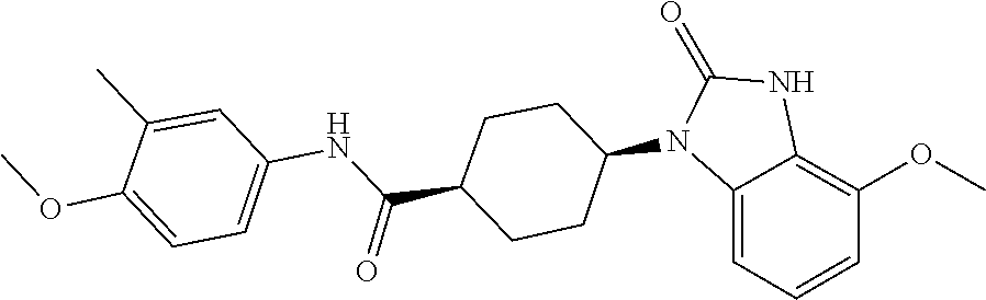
C1(=O)NC2=C(OC)C=CC=C2N1C1CCC(C(NC2=CC=C(OC)C(C)=C2)=O)CC1
